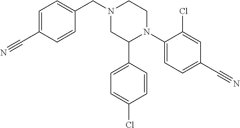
C1=C(C#N)C=CC(CN2CC(C3=CC=C(Cl)C=C3)N(C3=CC=C(C#N)C=C3Cl)CC2)=C1
